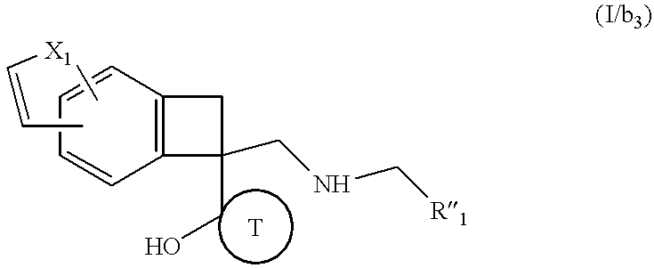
C12=C(C=CC=C1)C(CO)(CNC[R1])C2.C[X1]C=CC
